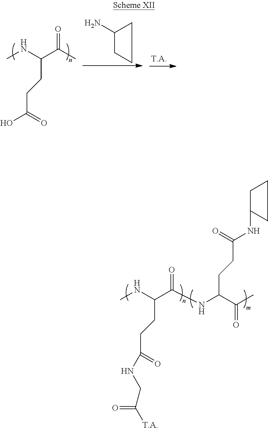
CNC(CCC(=O)O)C(=O)C.NC1CCC1.CNC(CCC(=O)NCC(=O)[T.A])C(=O)NC(CCC(=O)NC1CCC1)C(=O)C
